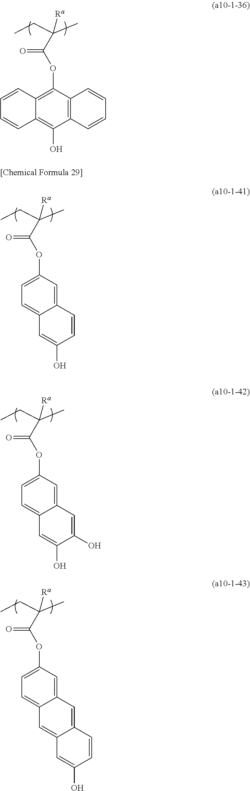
CCC(C)([Ra])C(OC1=C2C(=C(O)C3=C1C=CC=C3)C=CC=C2)=O.CCC(C)([Ra])C(OC1=CC=C2C(=C1)C=CC(O)=C2)=O.CCC(C)([Ra])C(OC1=CC=C2C(=C1)C=C(O)C(O)=C2)=O.CCC(C)([Ra])C(OC1=CC=C2C(=C1)C=C1C(=C2)C=C(O)C=C1)=O
